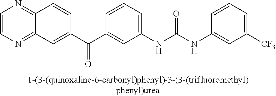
C1=CN=C2C(=N1)C=C(C(C1=CC(NC(NC3=CC([CF3])=CC=C3)=O)=CC=C1)=O)C=C2
